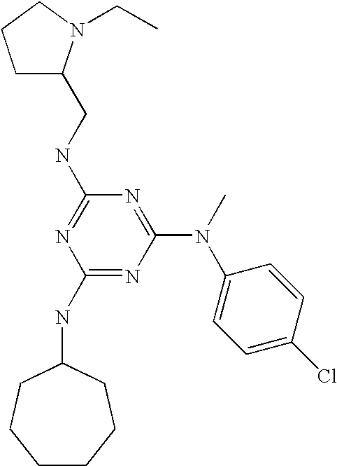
C1(NC2CCCCCC2)=NC(N(C2=CC=C(Cl)C=C2)C)=NC(NCC2CCCN2CC)=N1
